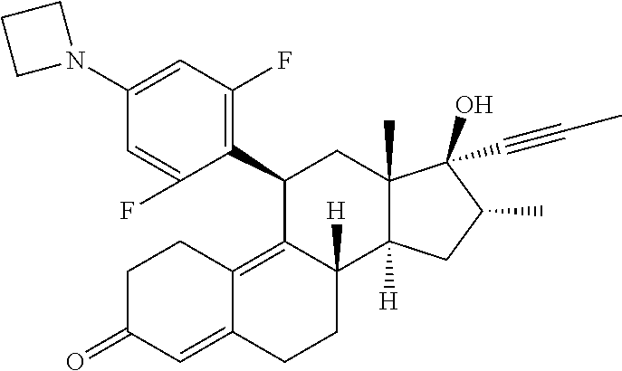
C1(N2CCC2)=CC(F)=C(C2C3=C4C(=CC(=O)CC4)CCC3([H])C3([H])C(C)(C2)C(O)(C#CC)C(C)C3)C(F)=C1
